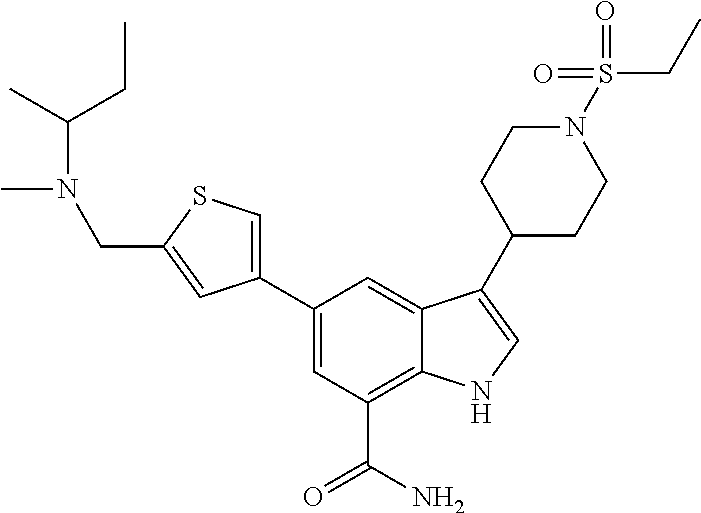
C1(C2=CSC(CN(C)C(C)CC)=C2)=CC(C(N)=O)=C2C(=C1)C(C1CCN(S(=O)(=O)CC)CC1)=CN2
